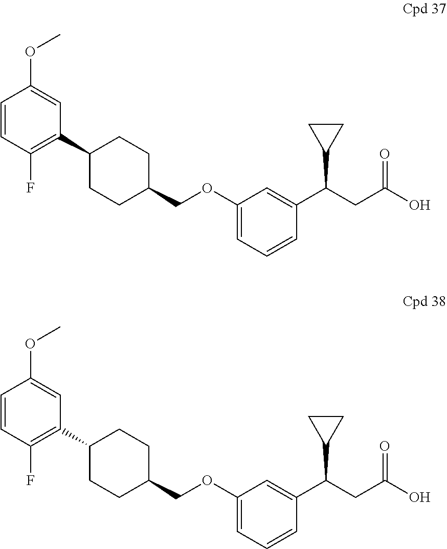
C1=CC(F)=C(C2CCC(COC3=CC=CC(C(CC(O)=O)C4CC4)=C3)CC2)C=C1OC.C1=CC(F)=C(C2CCC(COC3=CC=CC(C(CC(O)=O)C4CC4)=C3)CC2)C=C1OC
